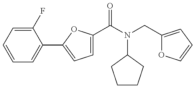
C1=C(C(N(CC2=CC=CO2)C2CCCC2)=O)OC(C2=CC=CC=C2F)=C1
